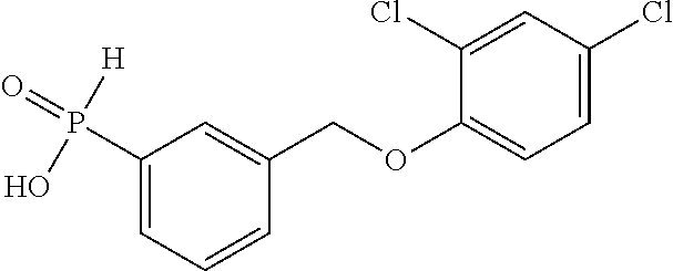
C1(P(=O)([H])O)=CC=CC(COC2=CC=C(Cl)C=C2Cl)=C1
